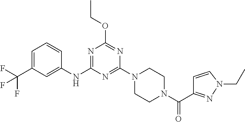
C1=C(C(F)(F)F)C=C(NC2=NC(OCC)=NC(N3CCN(C(=O)C4=NN(CC)C=C4)CC3)=N2)C=C1
